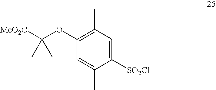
C1(OC([MeO2C])(C)C)=C(C)C=C([SO2Cl])C(C)=C1
